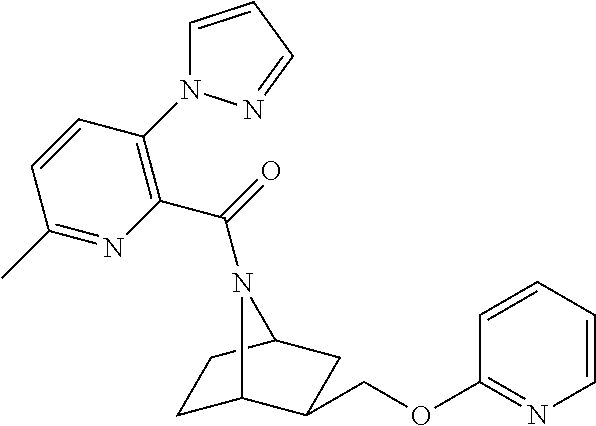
C1C2C(COC3=NC=CC=C3)CC(C1)N2C(=O)C1=C(N2C=CC=N2)C=CC(C)=N1
